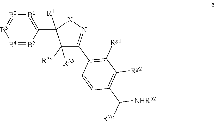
[B1]1=C(C2([R1])C([R3a])([R3b])C(C3=C([Rg1])C([Rg2])=C(C([R7a])[NHR52])C=C3)=N[X1]2)[B5]=[B4][B3]=[B2]1
